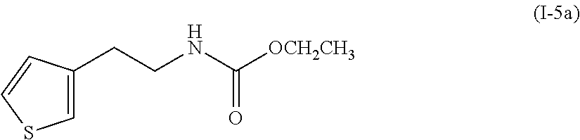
C1=C(CCNC([OCH2CH3])=O)C=CS1
